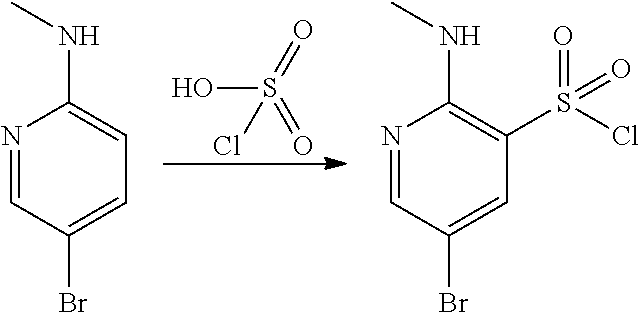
OS(=O)(=O)Cl.N1=CC(Br)=CC=C1NC.N1=CC(Br)=CC(S(=O)(Cl)=O)=C1NC
